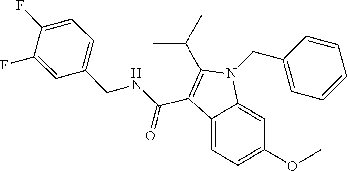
C12=CC=C(OC)C=C1N(CC1=CC=CC=C1)C(C(C)C)=C2C(NCC1=CC=C(F)C(F)=C1)=O
